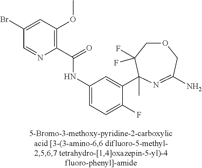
C1(C(=O)NC2=CC=C(F)C(C3(C)C(F)(F)COCC(N)=N3)=C2)=C(OC)C=C(Br)C=N1
